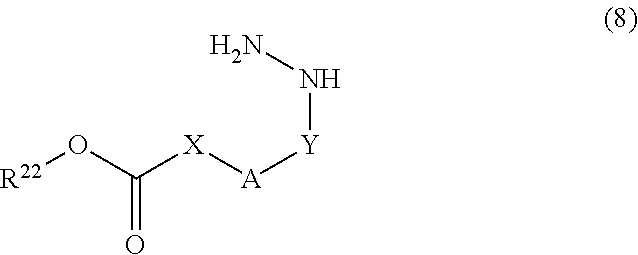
NN[Y][A][X]C(O[R22])=O
